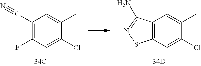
C1(C#N)=C(F)C=C(Cl)C(C)=C1.C12=C(C=C(Cl)C(C)=C1)SN=C2N
